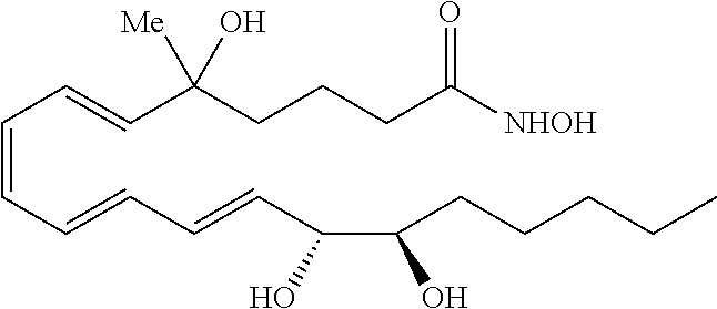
C(O)(CCCCC)C(O)C=CC=CC=CC=CC(CCCC([NHOH])=O)([Me])O
